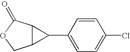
C12C(C(=O)OC1)C2C1=CC=C(Cl)C=C1
